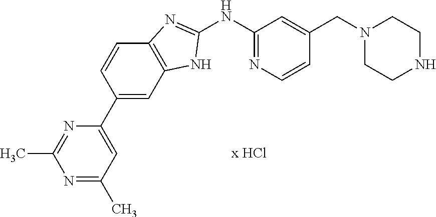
C1(NC2=NC=CC(CN3CCNCC3)=C2)=NC2=C(N1)C=C(C1=CC(C)=NC(C)=N1)C=C2
